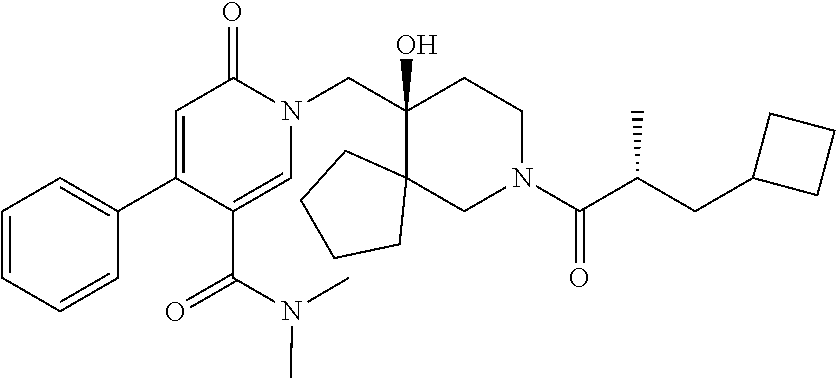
C1=CC=CC(C2=CC(=O)N(CC3(O)C4(CN(C(C(CC5CCC5)C)=O)CC3)CCCC4)C=C2C(=O)N(C)C)=C1
